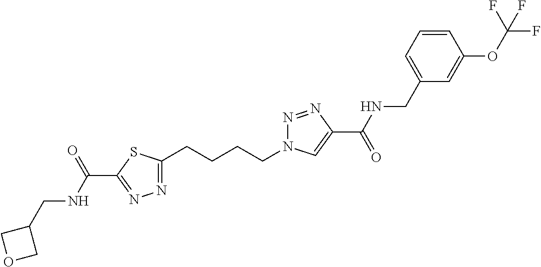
C1(CCCCN2N=NC(C(=O)NCC3=CC=CC(OC(F)(F)F)=C3)=C2)=NN=C(C(NCC2COC2)=O)S1
